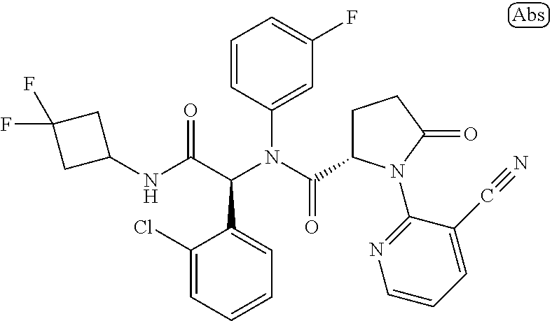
C1=CC(N(C(=O)C2CCC(=O)N2C2=NC=CC=C2C#N)C(C(NC2CC(F)(F)C2)=O)C2=CC=CC=C2Cl)=CC(F)=C1
